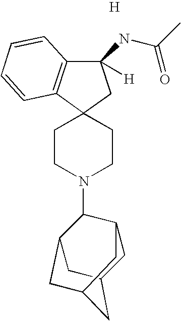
C1(NC(C)=O)([H])C2=C(C3(C1)CCN(C1C4CC5CC1CC(C4)C5)CC3)C=CC=C2.[H]
